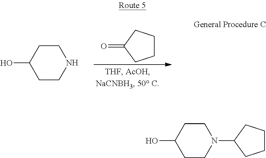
C1CNCCC1O.C1CCC(=O)C1.C1CN(C2CCCC2)CCC1O
